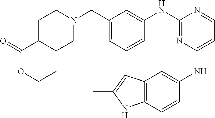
C1(CN2CCC(C(=O)OCC)CC2)=CC=CC(NC2=NC(NC3=CC4=C(C=C3)NC(C)=C4)=CC=N2)=C1
